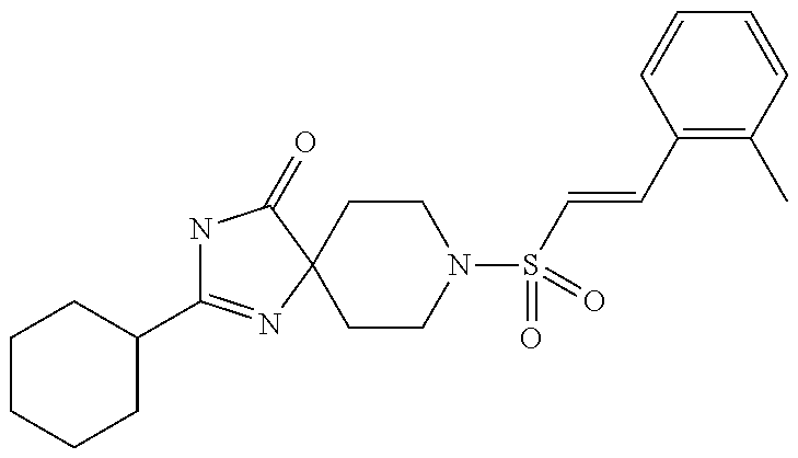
C1(C2=NC3(C(=O)N2)CCN(S(=O)(=O)C=CC2=C(C)C=CC=C2)CC3)CCCCC1
